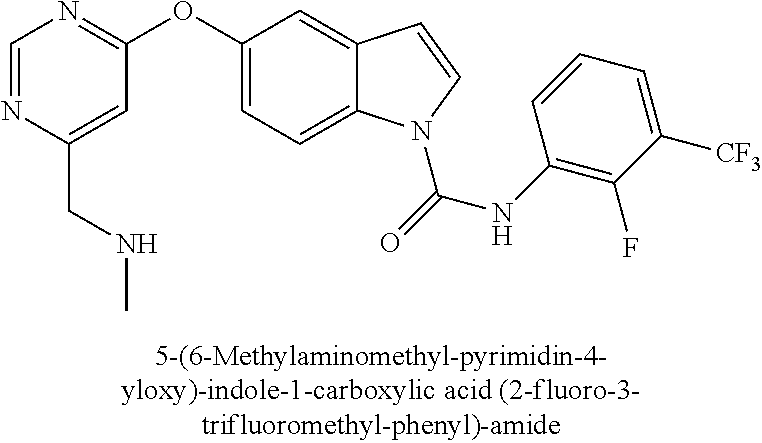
C1=NC(CNC)=CC(OC2=CC=C3C(=C2)C=CN3C(=O)NC2=C(F)C([CF3])=CC=C2)=N1
